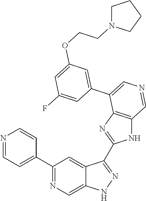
C1(C2=CC=NC=C2)=NC=C2C(=C1)C(C1=NC3=C(N1)C=NC=C3C1=CC(OCCN3CCCC3)=CC(F)=C1)=NN2
